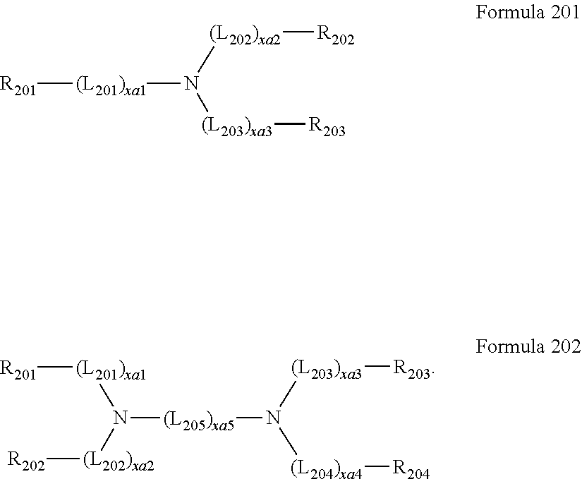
[(L201)xa1]([R201])N([(L203)xa3][R203])[(L202)xa2][R202].[(L205)xa5](N([(L204)xa4][R204])[(L203)xa3][R203])N([(L201)xa1][R201])[(L202)xa2][R202]
